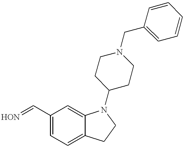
C1(C=[HON])=CC=C2C(=C1)N(C1CCN(CC3=CC=CC=C3)CC1)CC2
